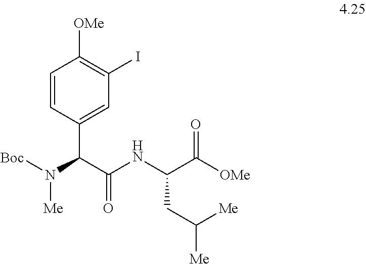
C1=CC(C(C(NC(C([OMe])=O)CC([Me])[Me])=O)N([Boc])[Me])=CC(I)=C1[OMe]
